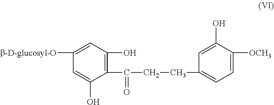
C1(C(=O)CCC2=CC=C([OCH3])C(O)=C2)=C(O)C=C([b-D-glucosyl-O])C=C1O
